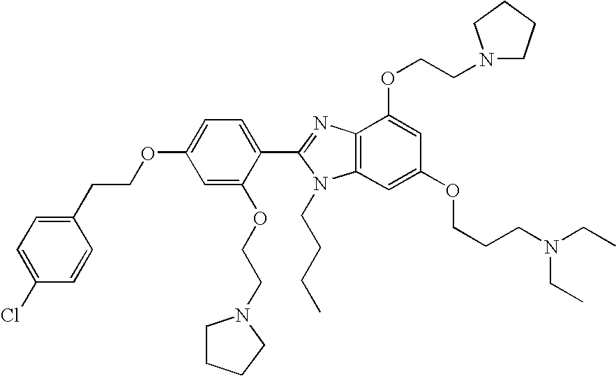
C1=C(OCCN2CCCC2)C(C2=NC3=C(N2CCCC)C=C(OCCCN(CC)CC)C=C3OCCN2CCCC2)=CC=C1OCCC1=CC=C(Cl)C=C1
